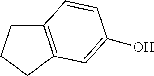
C12=C(CCC1)C=C(O)C=C2
